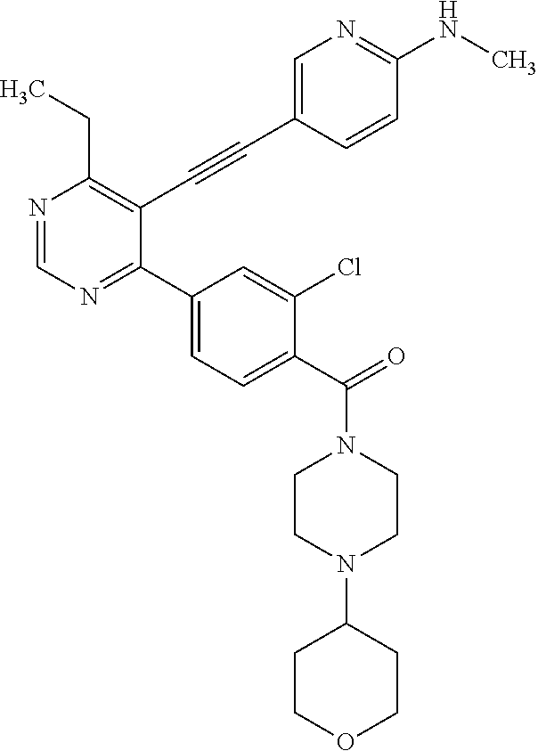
N1=CN=C(C2=CC=C(C(=O)N3CCN(C4CCOCC4)CC3)C(Cl)=C2)C(C#CC2=CN=C(NC)C=C2)=C1CC
